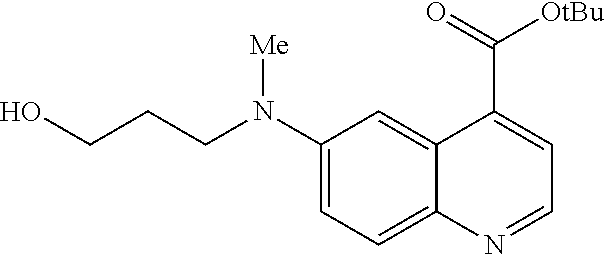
C1(N(CCCO)[Me])=CC=C2C(=C1)C(C(=O)[OtBu])=CC=N2
